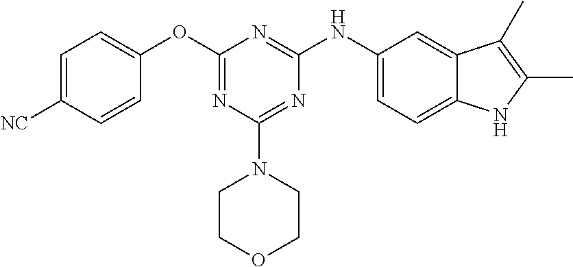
C1(OC2=NC(N3CCOCC3)=NC(NC3=CC=C4C(=C3)C(C)=C(C)N4)=N2)=CC=C([NC])C=C1
